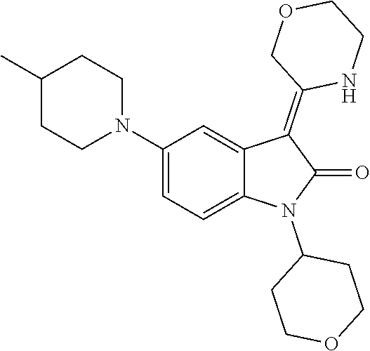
C1(C)CCN(C2=CC=C3C(=C2)C(=C2NCCOC2)C(=O)N3C2CCOCC2)CC1
